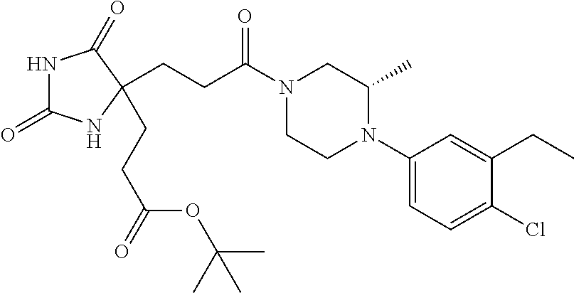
N1C(=O)NC(CCC(=O)OC(C)(C)C)(CCC(N2CCN(C3=CC=C(Cl)C(CC)=C3)C(C)C2)=O)C1=O
